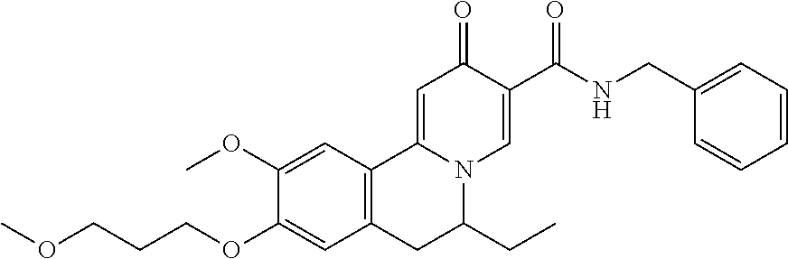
C1(OC)=CC2=C(C=C1OCCCOC)CC(CC)N1C2=CC(=O)C(C(NCC2=CC=CC=C2)=O)=C1
